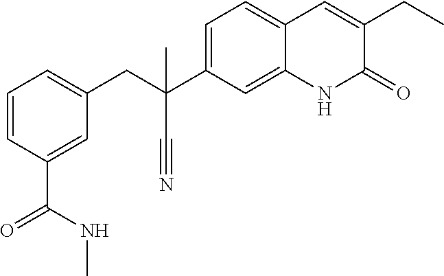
C1=CC(C(NC)=O)=CC(CC(C2=CC=C3C(=C2)NC(=O)C(CC)=C3)(C#N)C)=C1
